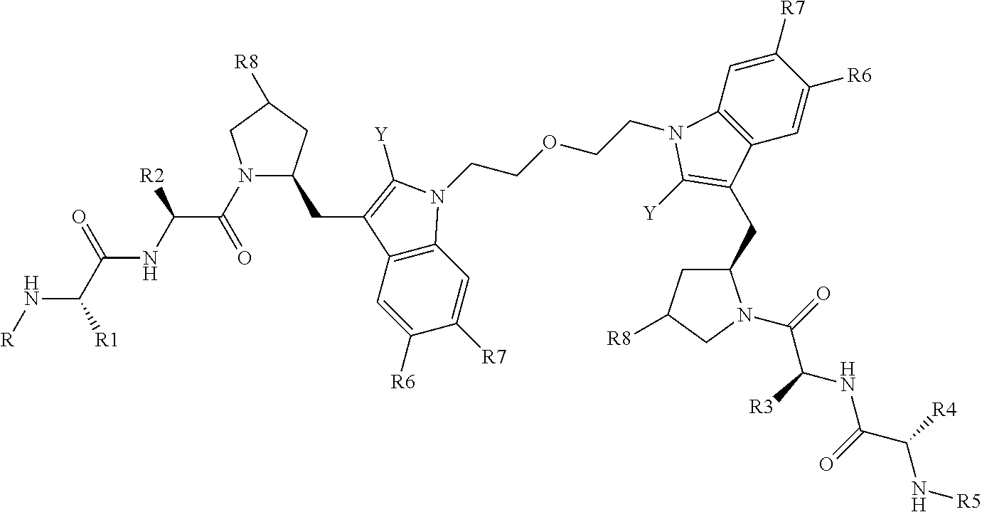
N1(C(C(NC(C(N[R])[R1])=O)[R2])=O)C(CC2=C([Y])N(CCOCCN3C4=C(C=C([R6])C([R7])=C4)C(CC4CC([R8])CN4C(C(NC(C(N[R5])[R4])=O)[R3])=O)=C3[Y])C3=C2C=C([R6])C([R7])=C3)CC([R8])C1
